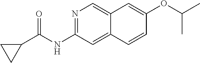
N1=C(NC(=O)C2CC2)C=C2C(=C1)C=C(OC(C)C)C=C2
